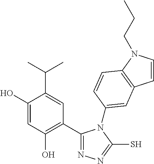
C1(C2=NN=C(S)N2C2=CC3=C(N(CCC)C=C3)C=C2)=C(O)C=C(O)C(C(C)C)=C1
